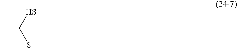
SC(S)C
